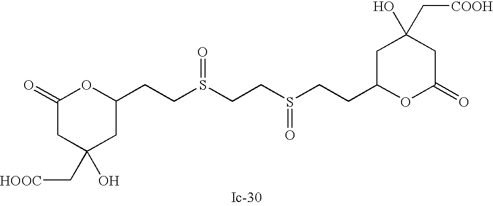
C(CS(CCS(CCC1OC(=O)CC(O)(C[COOH])C1)=O)=O)C1OC(=O)CC(O)(C[HOOC])C1
